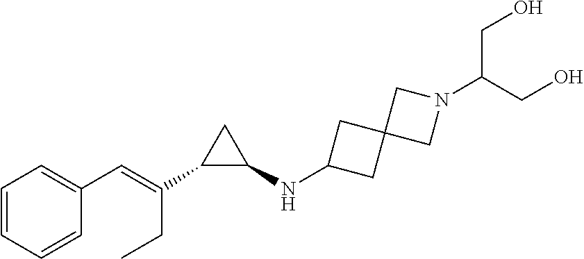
C1(C=C(CC)C2C(NC3CC4(C3)CN(C(CO)CO)C4)C2)=CC=CC=C1
